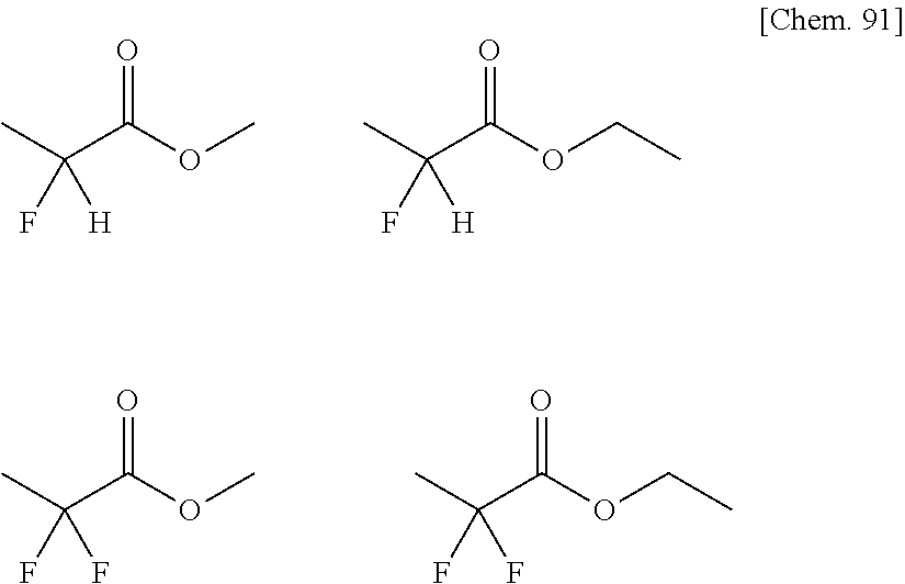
CC(C(OC)=O)(F)[H].CC(C(OCC)=O)(F)[H].CC(C(OC)=O)(F)F.CC(C(OCC)=O)(F)F
